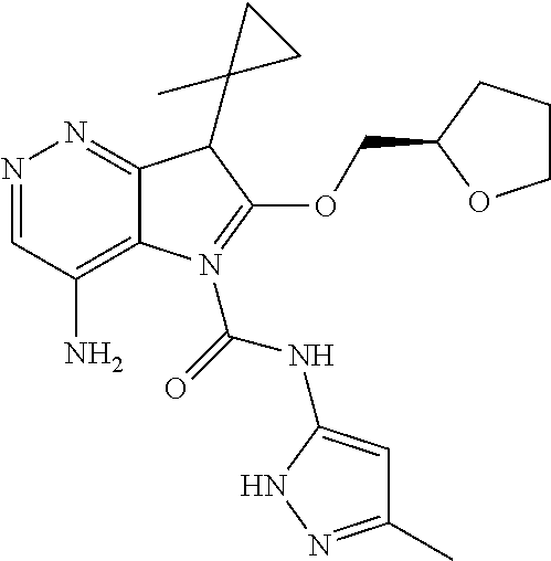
N1=CC(N)=C2C(=N1)C(C1(C)CC1)C(OCC1OCCC1)=N2C(=O)NC1=CC(C)=NN1
